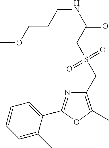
C1=CC=C(C)C(C2=NC(CS(CC(NCCCOC)=O)(=O)=O)=C(C)O2)=C1
